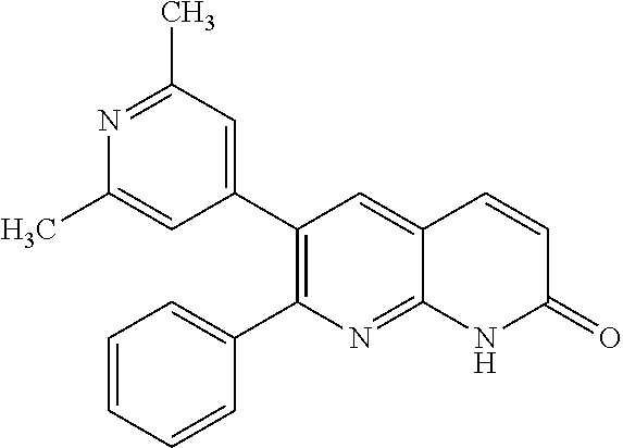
N1=C(C)C=C(C2=C(C3=CC=CC=C3)N=C3C(=C2)C=CC(=O)N3)C=C1C
